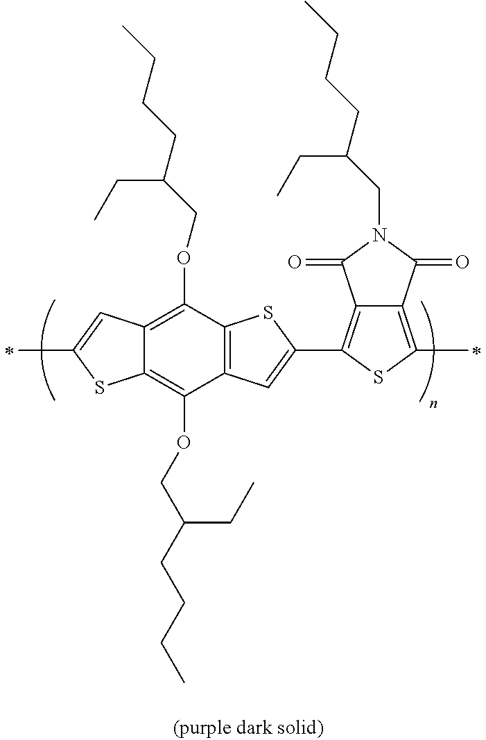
C12=C(OCC(CCCC)CC)C3=C(C(OCC(CC)CCCC)=C1C=C(C)S2)SC(C1=C2C(=C(C)S1)C(=O)N(CC(CC)CCCC)C2=O)=C3
